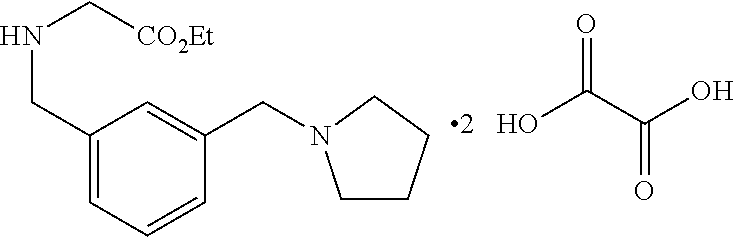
C1CCCN1CC1=CC(CNC[CO2Et])=CC=C1.O=C(C(O)=O)O
